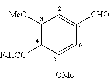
[F2HCO]C1=C([MeO])C=C([CHO])C=C1[OMe]
